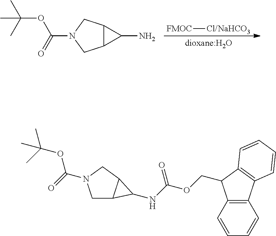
[FMOC][Cl/NaHCO3].C12C(CN(C(=O)OC(C)(C)C)C1)C2N.C1C2C(CN1C(=O)OC(C)(C)C)C2NC(OCC1C2=C(C=CC=C2)C2=C1C=CC=C2)=O
